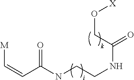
[M]C=CC(NCCNC(=O)CO[X])=O
